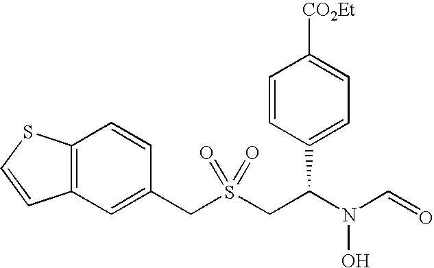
C(S(CC(N(C=O)O)C1=CC=C([CO2Et])C=C1)(=O)=O)C1=CC2=C(C=C1)SC=C2
